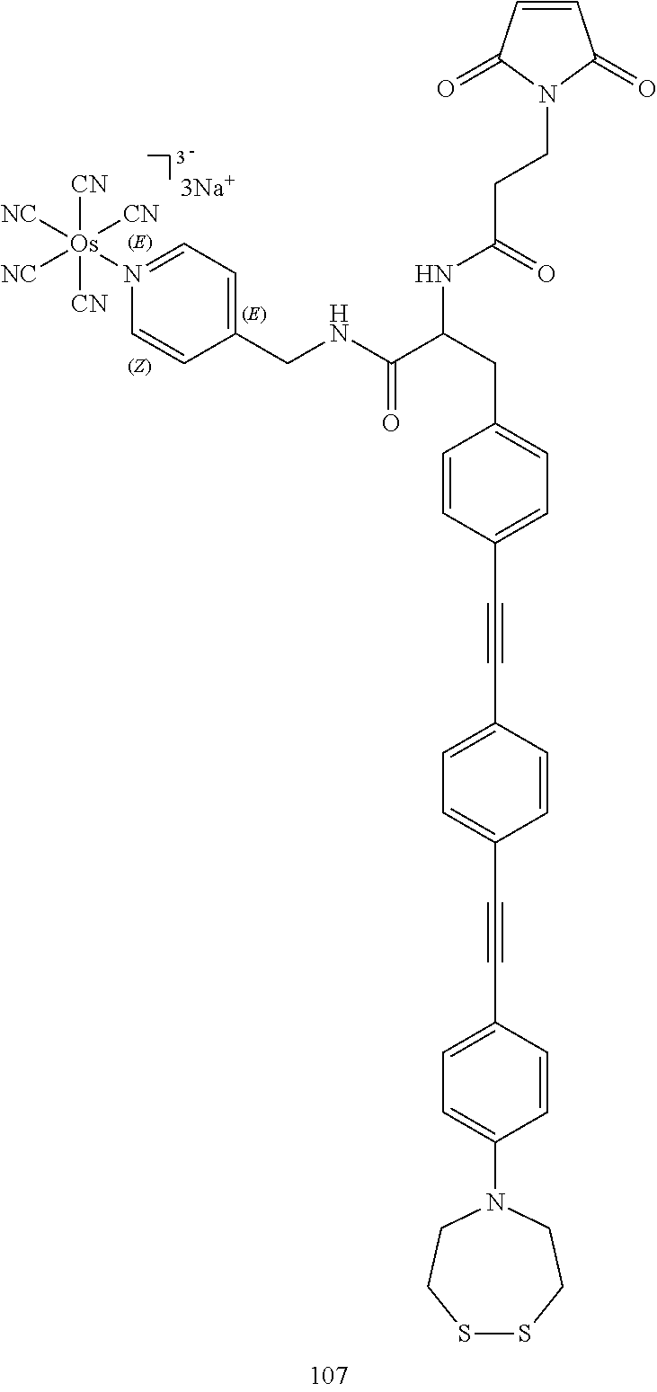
C1=CC(C#CC2=CC=C(C#CC3=CC=C(N4CCSSCC4)C=C3)C=C2)=CC=C1CC(NC(CCN1C(=O)C=CC1=O)=O)C(NCC1=CC=N([Os]([NC])([CN])([CN])([CN])[NC])C=C1)=O
